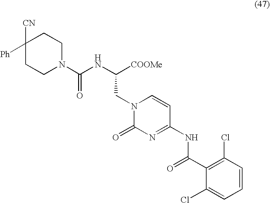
N1(C(NC([COOMe])CN2C(=O)N=C(NC(C3=C(Cl)C=CC=C3Cl)=O)C=C2)=O)CCC([CN])([Ph])CC1
